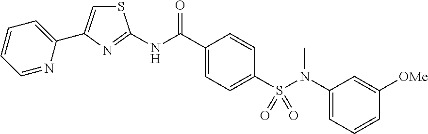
C1=CC([OMe])=CC(N(S(C2=CC=C(C(NC3=NC(C4=CC=CC=N4)=CS3)=O)C=C2)(=O)=O)C)=C1
